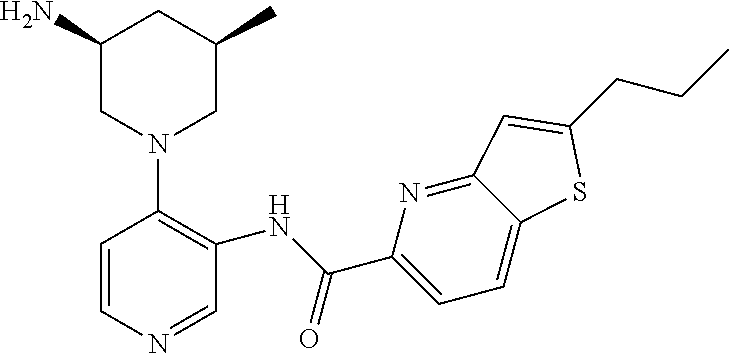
C1(N)CN(C2=C(NC(C3=CC=C4C(=N3)C=C(CCC)S4)=O)C=NC=C2)CC(C)C1
